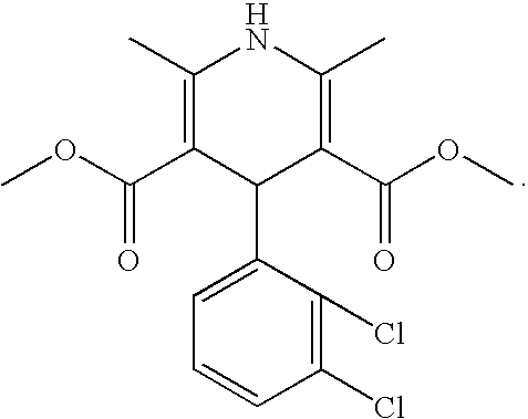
C1(C)=C(C(OC)=O)C(C2=CC=CC(Cl)=C2Cl)C(C(OC)=O)=C(C)N1
